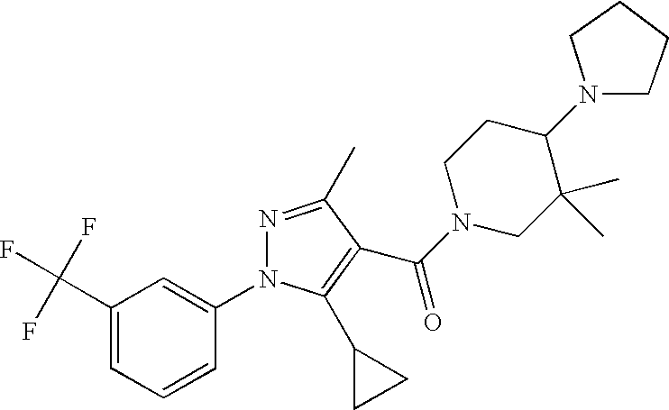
C1(C(F)(F)F)=CC=CC(N2N=C(C)C(C(N3CCC(N4CCCC4)C(C)(C)C3)=O)=C2C2CC2)=C1
